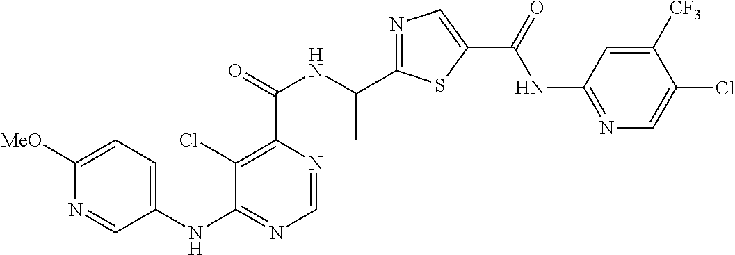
N1=C(C(NC(C2=C(Cl)C(NC3=CC=C([MeO])N=C3)=NC=N2)=O)C)SC(C(=O)NC2=NC=C(Cl)C([CF3])=C2)=C1
